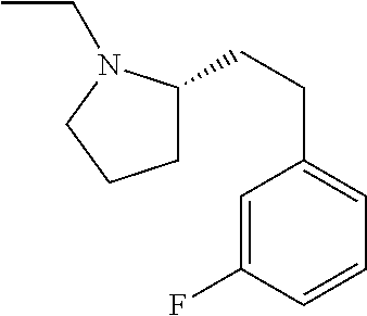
C1=C(F)C=CC=C1CCC1CCCN1CC
